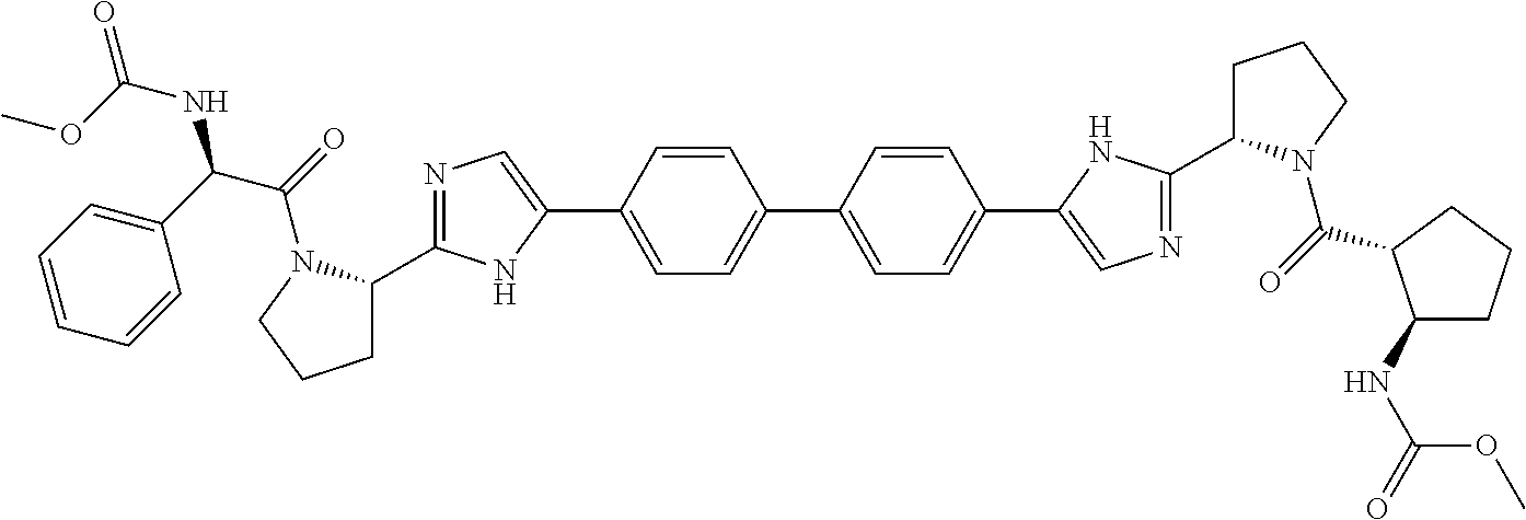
C1=C(C2=CN=C(C3CCCN3C(=O)C(C3=CC=CC=C3)NC(=O)OC)N2)C=CC(C2=CC=C(C3=CN=C(C4CCCN4C(=O)C4C(NC(=O)OC)CCC4)N3)C=C2)=C1
